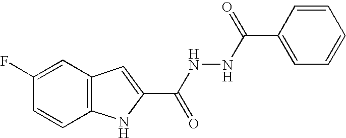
C12=C(C=C(F)C=C1)C=C(C(NNC(C1=CC=CC=C1)=O)=O)N2
